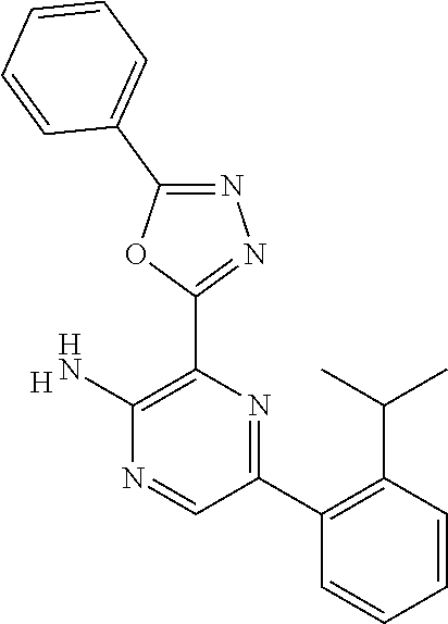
[H].C1(N)=C(C2=NN=C(C3=CC=CC=C3)O2)N=C(C2=C(C(C)C)C=CC=C2)C=N1
